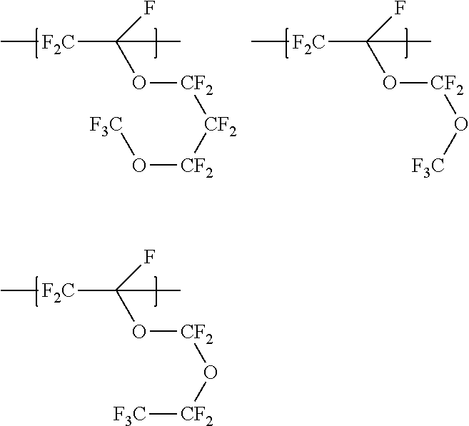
[F2C](C(O[CF2]O[CF2][F3C])(F)C)C.[F2C](C(O[CF2][CF2][CF2]O[F3C])(F)C)C.[F2C](C(O[CF2]O[F3C])(F)C)C
